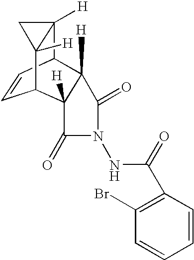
C12([H])C3C=CC(C4([H])C3([H])C(=O)N(NC(C3=C(Br)C=CC=C3)=O)C4=O)C1([H])C2
